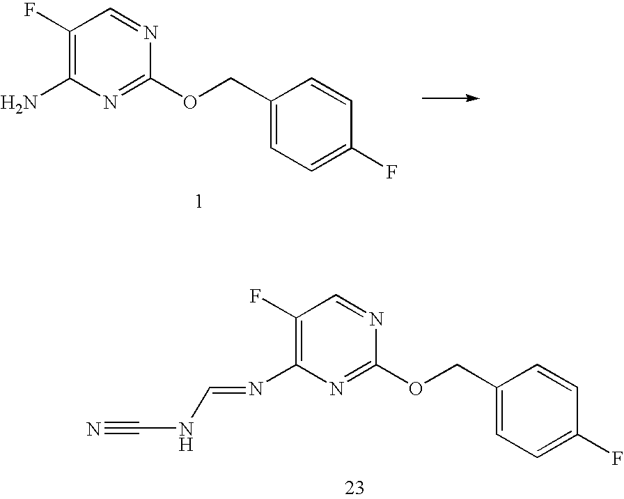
C1(F)=C(N)N=C(OCC2=CC=C(F)C=C2)N=C1.C1(F)=C(N=CNC#N)N=C(OCC2=CC=C(F)C=C2)N=C1
